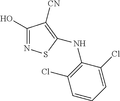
C1(O)=NSC(NC2=C(Cl)C=CC=C2Cl)=C1[CN]
